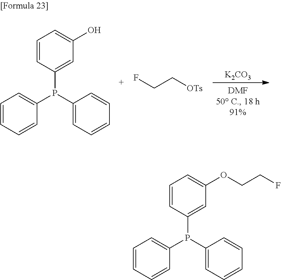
C1=CC(P(C2=CC=CC=C2)C2=CC=CC=C2)=CC(O)=C1.[OTs]CCF.[K2CO3].C1=CC(P(C2=CC=CC=C2)C2=CC=CC=C2)=CC(OCCF)=C1
